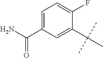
C1=C(C(=O)N)C=C(C(C)(C)C)C(F)=C1
